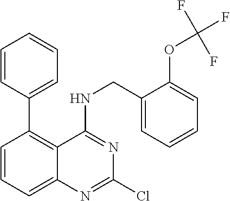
C1(C2=C3C(=CC=C2)N=C(Cl)N=C3NCC2=CC=CC=C2OC(F)(F)F)=CC=CC=C1
